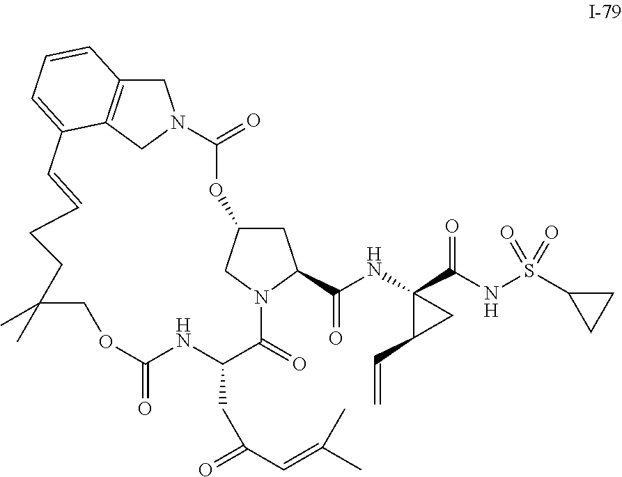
C1(=O)OC2CC(C(=O)NC3(C(NS(C4CC4)(=O)=O)=O)C(C=C)C3)N(C2)C(=O)C(CC(=O)C=C(C)C)NC(=O)OCC(C)(C)CCC=CC2=CC=CC3=C2CN1C3
